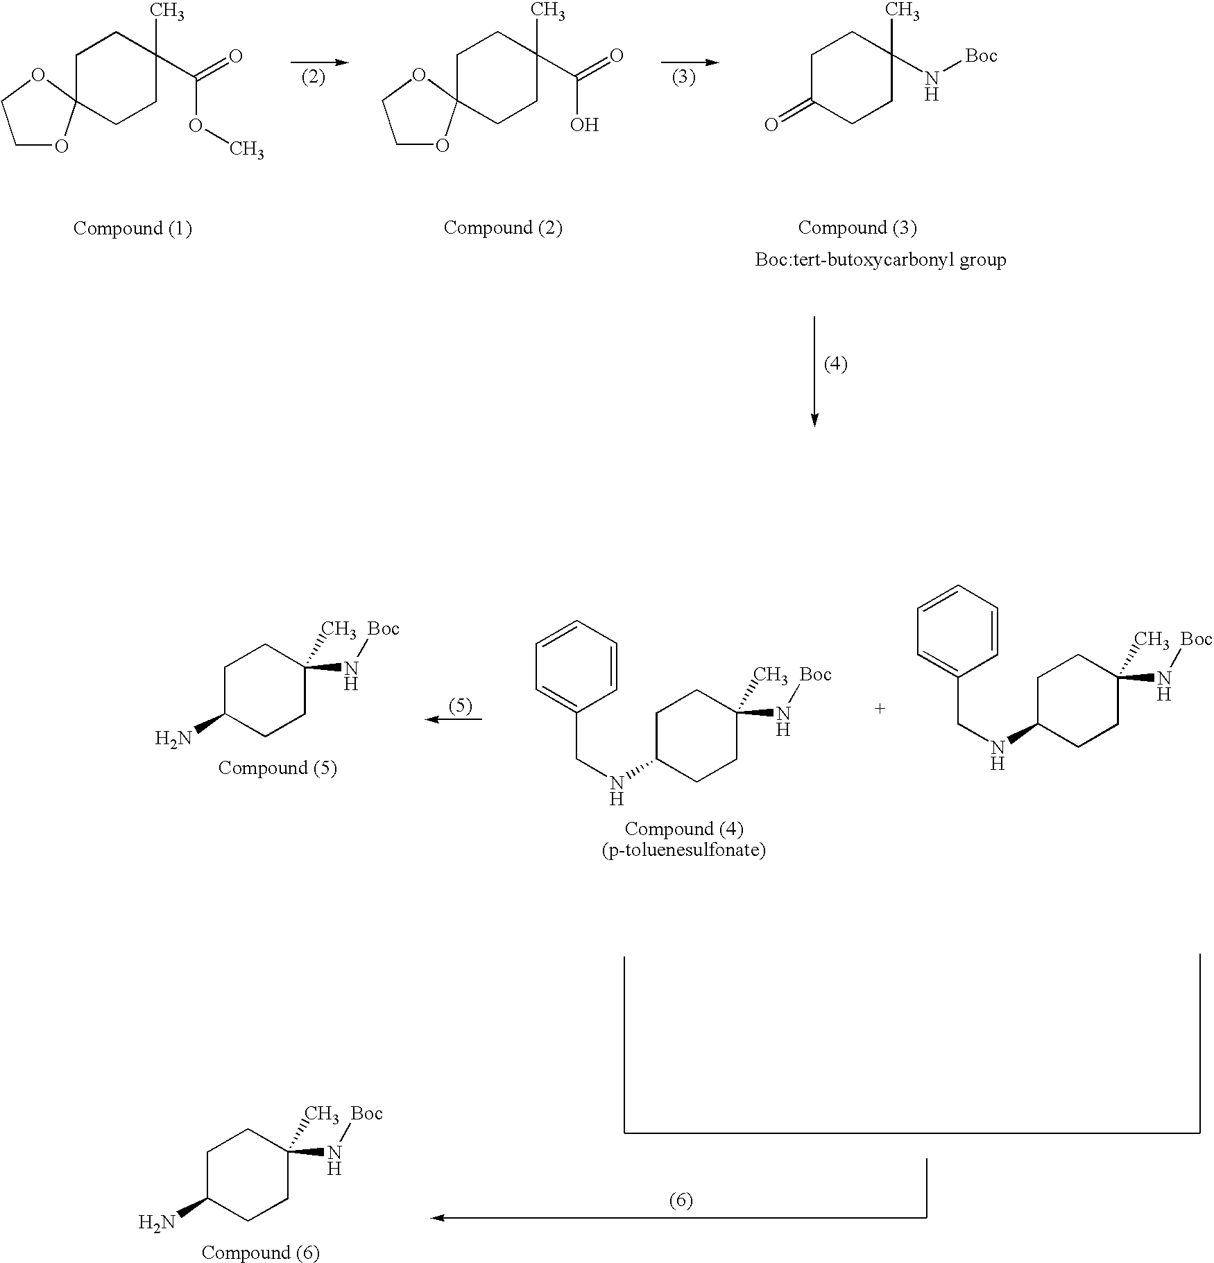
C1(=O)CCC(C)(N[Boc])CC1.C1OC2(OC1)CCC(C)(C(OC)=O)CC2.C1OC2(OC1)CCC(C)(C(O)=O)CC2.C1=CC=CC(CNC2CCC(N[Boc])(C)CC2)=C1.C1=CC=CC(CNC2CCC(N[Boc])(C)CC2)=C1.C1C(N)CCC(N[Boc])(C)C1.C1C(N)CCC(N[Boc])(C)C1
